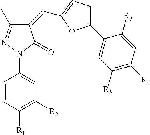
C1=CC([R1])=C([R2])C=C1N1C(=O)C(=CC2=CC=C(C3=CC([R5])=C([R4])C=C3[R3])O2)C(C)=N1
